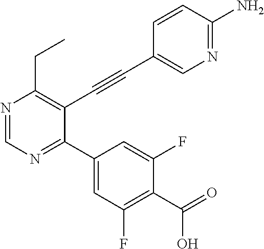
N1=CN=C(C2=CC(F)=C(C(=O)O)C(F)=C2)C(C#CC2=CN=C(N)C=C2)=C1CC
